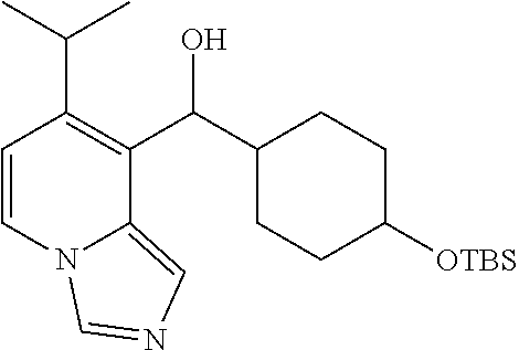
C(C1=C(C(C2CCC([OTBS])CC2)O)C2=CN=CN2C=C1)(C)C
